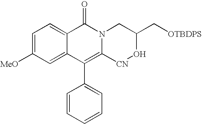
C1=C([MeO])C=C2C(=C1)C(=O)N1C(=C2C2=CC=CC=C2)[CN]OC(C[OTBDPS])C1
